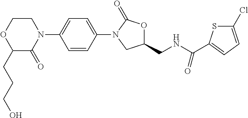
C1=C(N2C(=O)OC(CNC(C3=CC=C(Cl)S3)=O)C2)C=CC(N2CCOC(CCCO)C2=O)=C1
